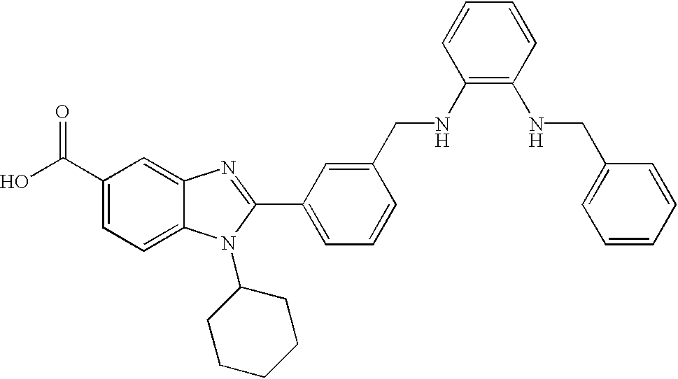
OC(C1=CC=C2C(=C1)N=C(C1=CC=CC(CNC3=C(NCC4=CC=CC=C4)C=CC=C3)=C1)N2C1CCCCC1)=O
